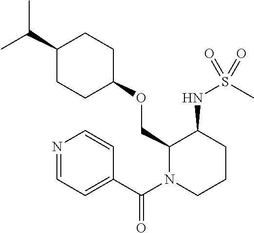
C(C)(C)C1CCC(OCC2N(C(C3=CC=NC=C3)=O)CCCC2NS(C)(=O)=O)CC1
